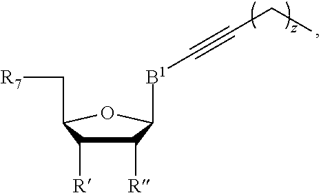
C1([R])C([R])C(C[R7])OC1[B1]C#CCC
